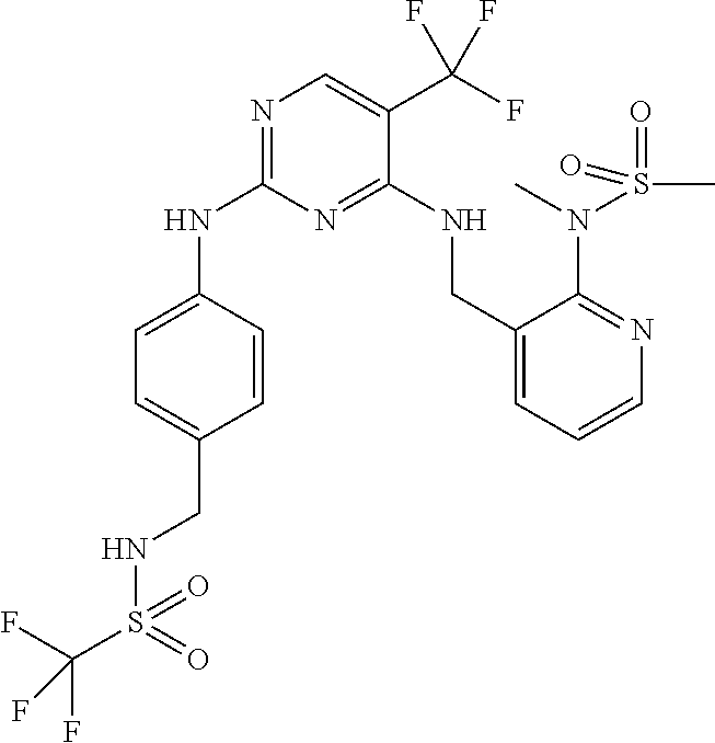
N1=C(NC2=CC=C(CNS(C(F)(F)F)(=O)=O)C=C2)N=C(NCC2=CC=CN=C2N(C)S(C)(=O)=O)C(C(F)(F)F)=C1
